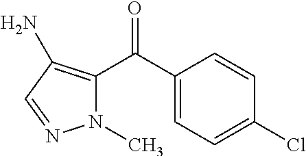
N1(C)C(C(C2=CC=C(Cl)C=C2)=O)=C(N)C=N1
